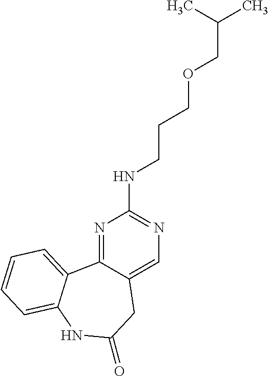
N1=C2C(=CN=C1NCCCOCC(C)C)CC(=O)NC1=CC=CC=C21
